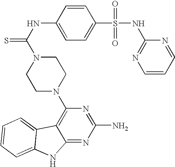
C1=C(S(=O)(=O)NC2=NC=CC=N2)C=CC(NC(=S)N2CCN(C3=C4C(=NC(N)=N3)NC3=CC=CC=C43)CC2)=C1
